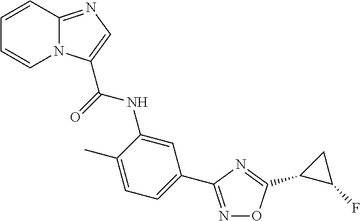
C1=CC2=NC=C(C(=O)NC3=CC(C4=NOC(C5C(F)C5)=N4)=CC=C3C)N2C=C1
